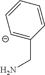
[C-]1=C(CN)C=CC=C1
